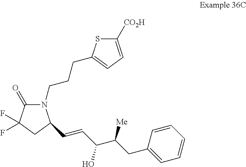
N1(CCCC2=CC=C([CO2H])S2)C(=O)C(F)(F)CC1C=CC(C(CC1=CC=CC=C1)[Me])O
